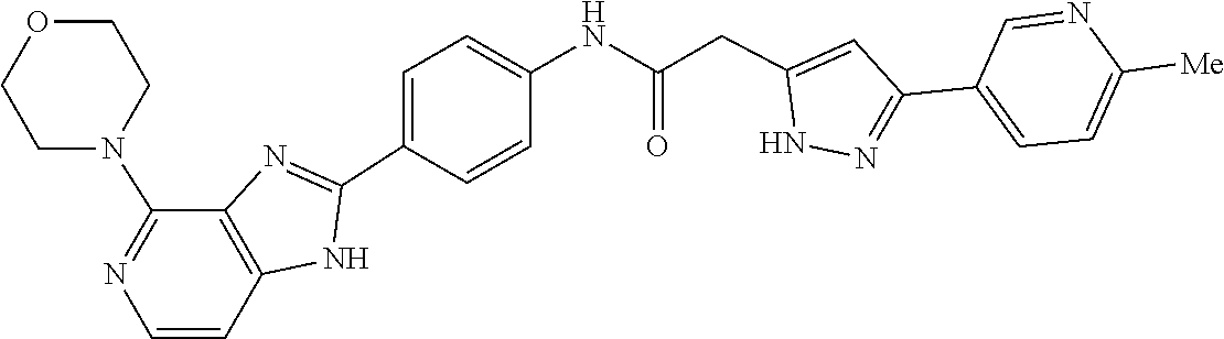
C1(C2=CC=C([Me])N=C2)=NNC(CC(NC2=CC=C(C3=NC4=C(N3)C=CN=C4N3CCOCC3)C=C2)=O)=C1
